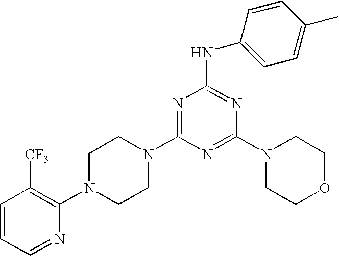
C1=CC=NC(N2CCN(C3=NC(NC4=CC=C(C)C=C4)=NC(N4CCOCC4)=N3)CC2)=C1[CF3]
